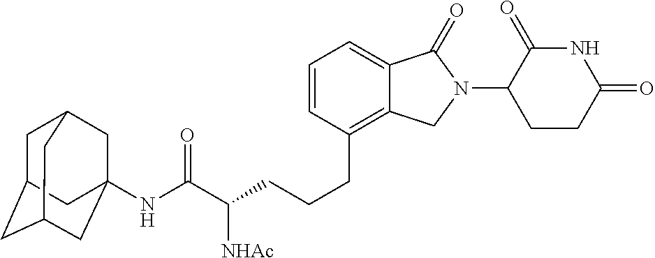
C(CCCC1=C2C(=CC=C1)C(=O)N(C1C(=O)NC(=O)CC1)C2)([NHAc])C(=O)NC12CC3CC(CC(C1)C3)C2
